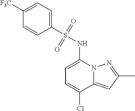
C1=C(NS(C2=CC=C([F3C])C=C2)(=O)=O)N2C(=CC(C)=N2)C(Cl)=C1
